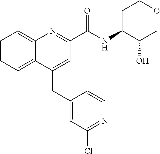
C(C1=CC(C(NC2C(O)COCC2)=O)=NC2=CC=CC=C12)C1=CC(Cl)=NC=C1
